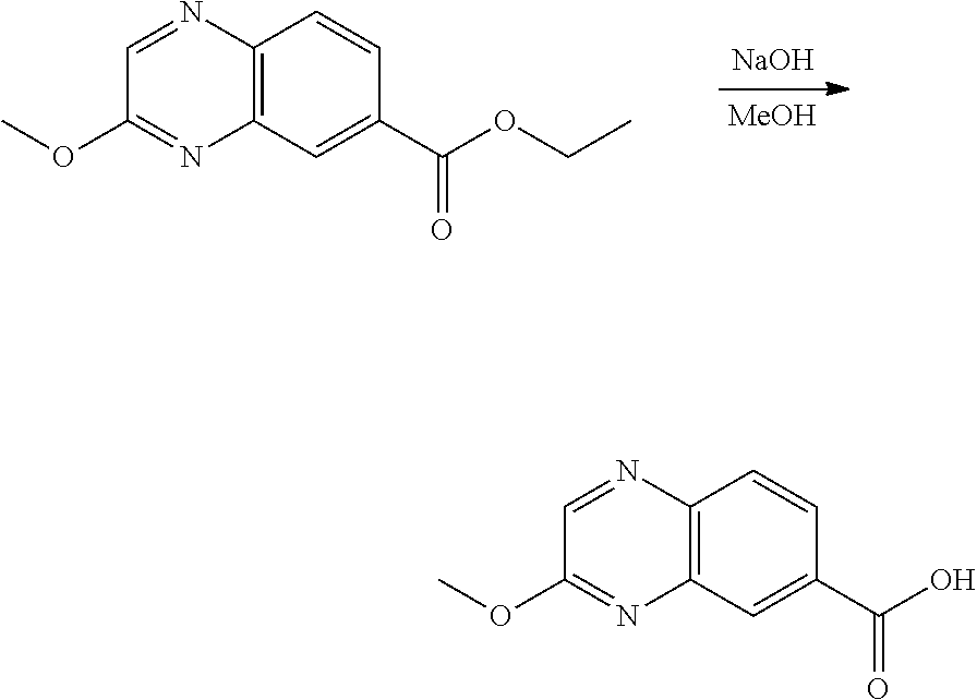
[NaOH].[MeOH].C1=NC2=C(N=C1OC)C=C(C(OCC)=O)C=C2.C1=NC2=C(N=C1OC)C=C(C(O)=O)C=C2
